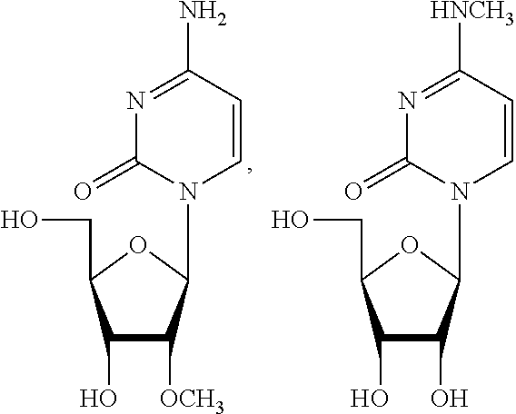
C1(O)C([OCH3])C(N2C=CC(N)=NC2=O)OC1CO.C1(O)C(O)C(N2C=CC([HNCH3])=NC2=O)OC1CO
